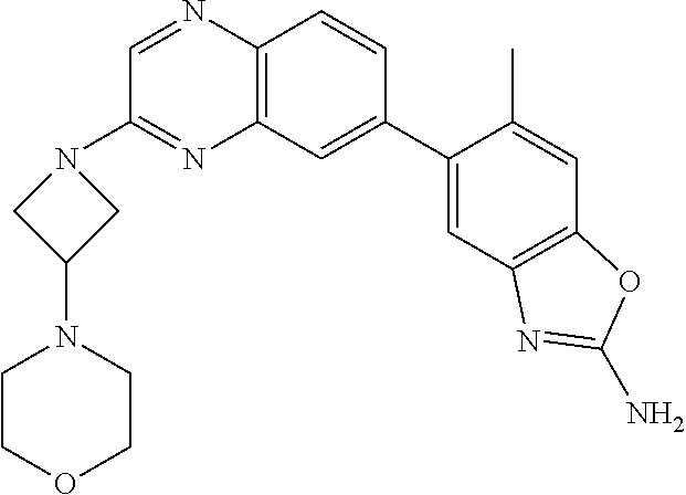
C1(C2=CC3=C(C=C2)N=CC(N2CC(N4CCOCC4)C2)=N3)=CC2=C(C=C1C)OC(N)=N2
